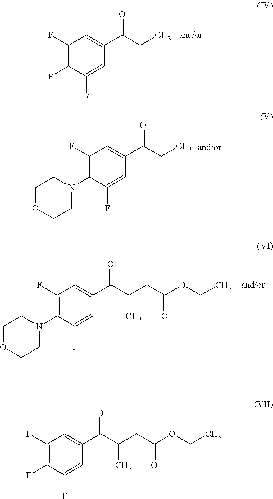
C1(F)=C(F)C=C(C(CC)=O)C=C1F.C1(N2CCOCC2)=C(F)C=C(C(CC)=O)C=C1F.C1(N2CCOCC2)=C(F)C=C(C(C(CC(OCC)=O)C)=O)C=C1F.C1(F)=C(F)C=C(C(C(CC(OCC)=O)C)=O)C=C1F
